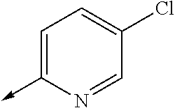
C1=C(->C)N=CC(Cl)=C1
